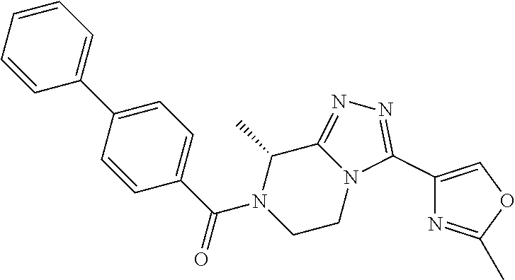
C1=C(C2=CC=CC=C2)C=CC(C(N2CCN3C(=NN=C3C3=COC(C)=N3)C2C)=O)=C1
